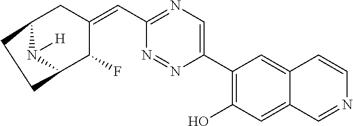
C12N([H])C(C(F)C(=CC3=NC=C(C4=C(O)C=C5C(=C4)C=CN=C5)N=N3)C1)CC2
